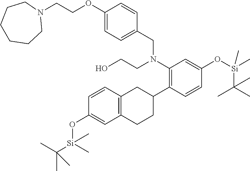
C[Si](OC1=CC(N(CC2=CC=C(OCCN3CCCCCC3)C=C2)CCO)=C(C2CC3=C(CC2)C=C(O[Si](C(C)(C)C)(C)C)C=C3)C=C1)(C(C)(C)C)C
